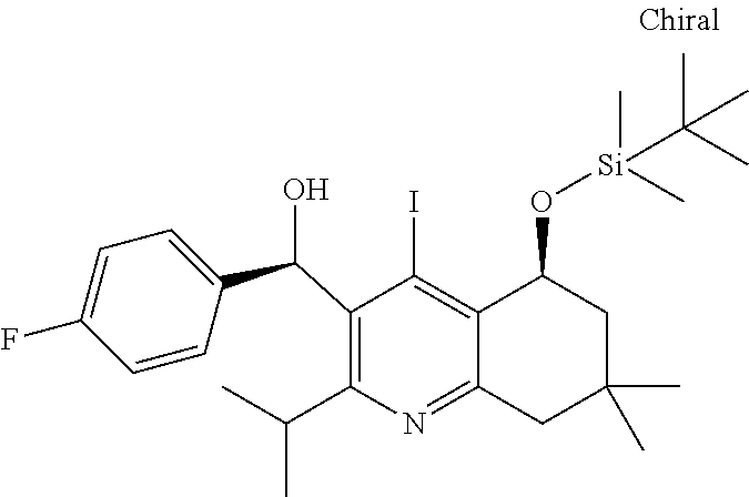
C1(C(C2=CC=C(F)C=C2)O)=C(C(C)C)N=C2C(=C1I)C(O[Si](C(C)(C)C)(C)C)CC(C)(C)C2
